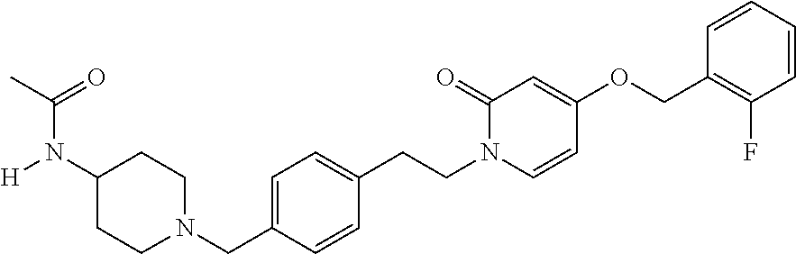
C1N(CC2=CC=C(CCN3C(=O)C=C(OCC4=C(F)C=CC=C4)C=C3)C=C2)CCC(N(C(C)=O)[H])C1
